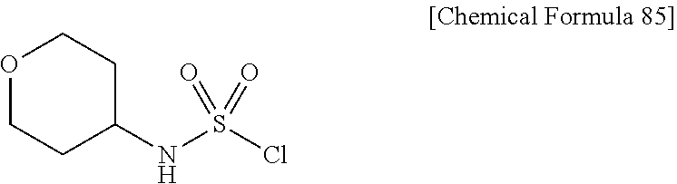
N(S(Cl)(=O)=O)C1CCOCC1
